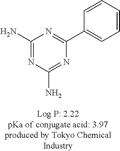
C1(N)=NC(N)=NC(C2=CC=CC=C2)=N1
